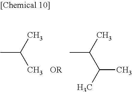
CC(C)C.CC(C(C)C)C
